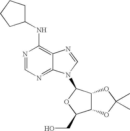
N1=CN=C2C(=C1NC1CCCC1)N=CN2C1C2C(C(CO)O1)OC(C)(C)O2
